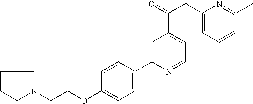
C1(C2=CC(C(CC3=CC=CC(C)=N3)=O)=CC=N2)=CC=C(OCCN2CCCC2)C=C1
